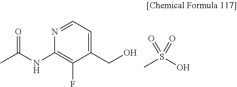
N(C1=C(F)C(CO)=CC=N1)C(C)=O.CS(O)(=O)=O
